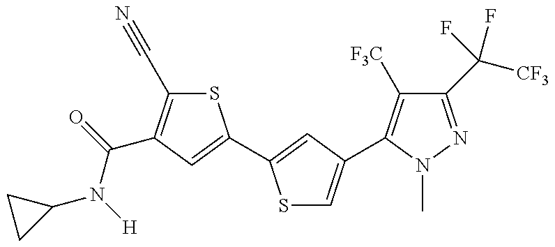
C1(N(C(=O)C2=C(C#N)SC(C3=CC(C4=C([F3C])C(C([CF3])(F)F)=NN4C)=CS3)=C2)[H])CC1
